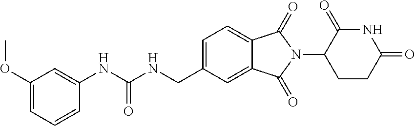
C1(OC)=CC=CC(NC(NCC2=CC=C3C(=C2)C(=O)N(C2CCC(=O)NC2=O)C3=O)=O)=C1
